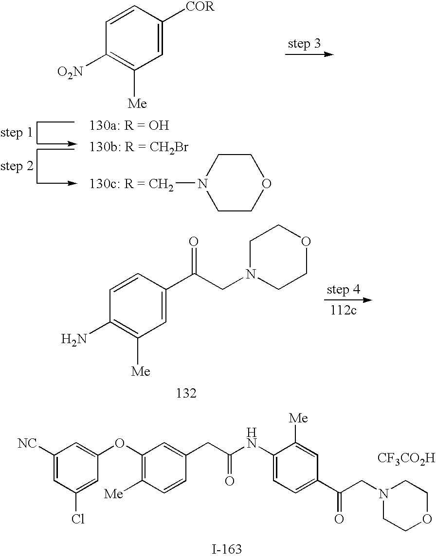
C1COCCN1[130c: R = CH2].C1=C([COR])C=CC([O2N])=C1[Me].C1=C(C(=O)CN2CCOCC2)C=CC(N)=C1[Me].C1([NC])=CC(Cl)=CC(OC2=C([Me])C=CC(CC(NC3=CC=C(C(=O)CN4CCOCC4)C=C3[Me])=O)=C2)=C1.[CF3CO2H]
